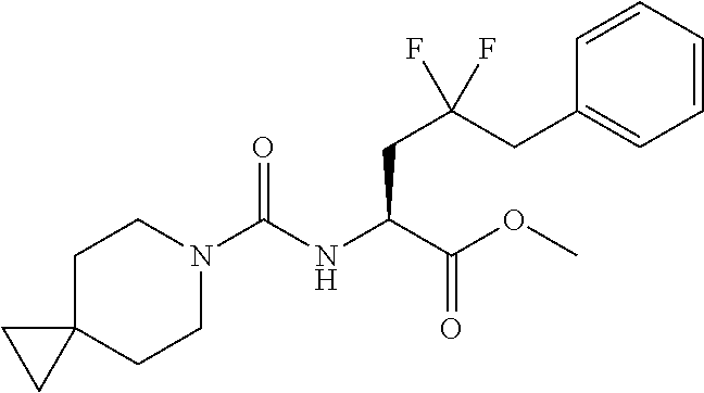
C1CN(C(NC(C(OC)=O)CC(CC2=CC=CC=C2)(F)F)=O)CCC12CC2
